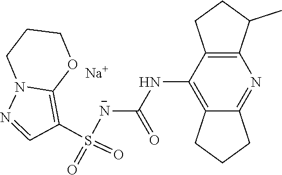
C(NC1=C2C(=NC3=C1CCC3C)CCC2)(=O)[N-]S(C1=C2N(N=C1)CCCO2)(=O)=O.[Na]
